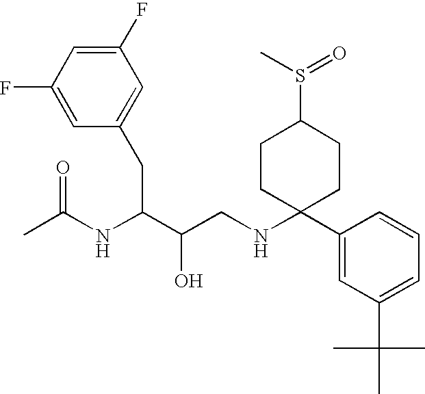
C1(F)=CC(F)=CC(CC(C(CNC2(C3=CC(C(C)(C)C)=CC=C3)CCC(S(=O)C)CC2)O)NC(C)=O)=C1
